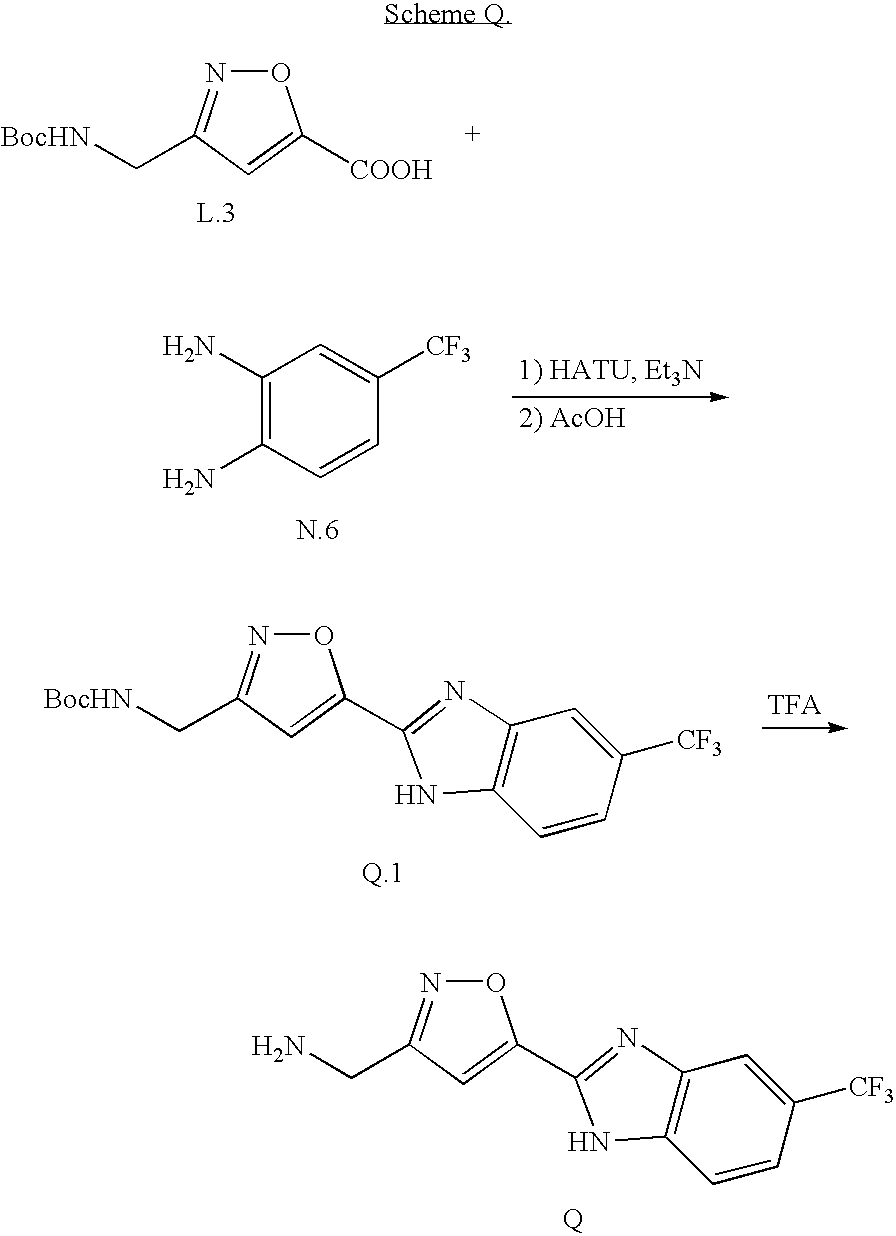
O1N=C(C[BocHN])C=C1[COOH].C1(N)=C(N)C=CC([CF3])=C1.O1N=C(C[BocHN])C=C1C1=NC2=C(C=CC([CF3])=C2)N1.O1N=C(CN)C=C1C1=NC2=C(C=CC([CF3])=C2)N1
